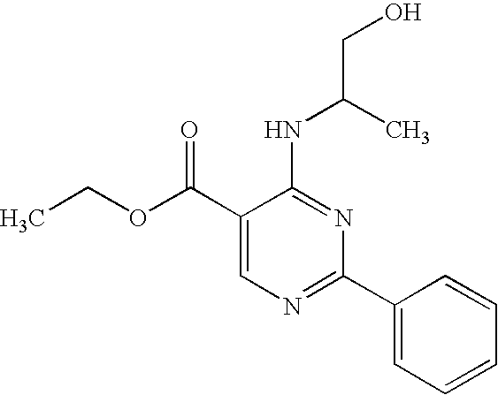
C1(C(OCC)=O)=CN=C(C2=CC=CC=C2)N=C1NC(C)CO
